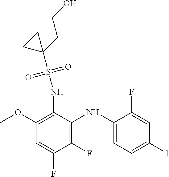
C1(OC)=C(NS(C2(CCO)CC2)(=O)=O)C(NC2=CC=C(I)C=C2F)=C(F)C(F)=C1
